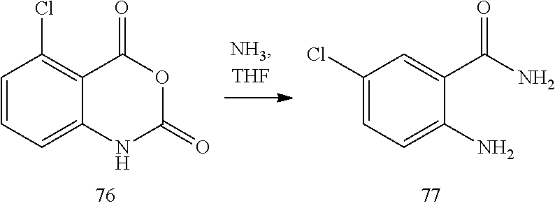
C1=CC=C2C(=C1Cl)C(=O)OC(=O)N2.C1(Cl)=CC=C(N)C(C(N)=O)=C1
